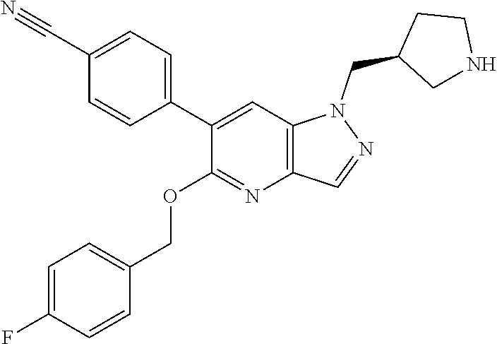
C1(C2=CC=C(C#N)C=C2)=CC2=C(N=C1OCC1=CC=C(F)C=C1)C=NN2CC1CNCC1
